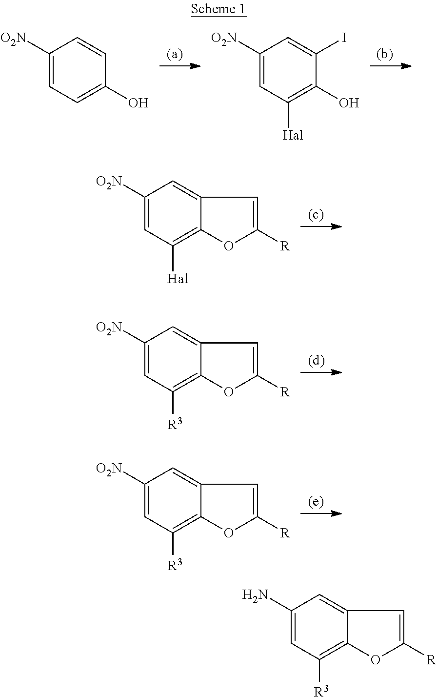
C1([O2N])=CC=C(O)C=C1.C1([O2N])=CC([Hal])=C(O)C(I)=C1.C1([O2N])=CC([Hal])=C2C(=C1)C=C([R])O2.C1([O2N])=CC([R3])=C2C(=C1)C=C([R])O2.C1([O2N])=CC([R3])=C2C(=C1)C=C([R])O2.C1(N)=CC([R3])=C2C(=C1)C=C([R])O2
